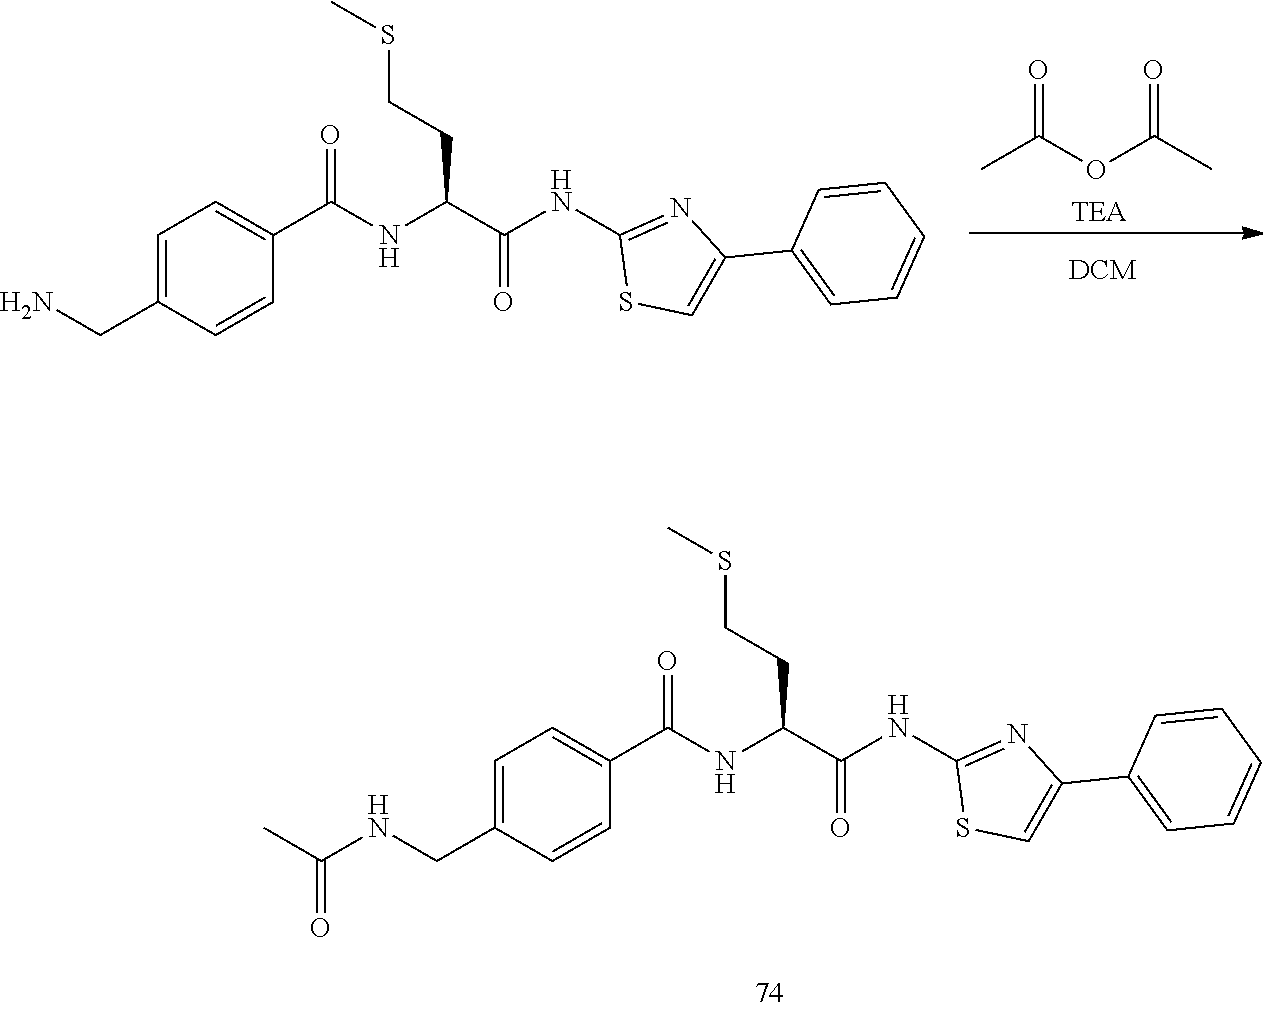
CSCCC(C(NC1=NC(C2=CC=CC=C2)=CS1)=O)NC(C1=CC=C(CN)C=C1)=O.CC(OC(C)=O)=O.CSCCC(C(NC1=NC(C2=CC=CC=C2)=CS1)=O)NC(C1=CC=C(CNC(C)=O)C=C1)=O
